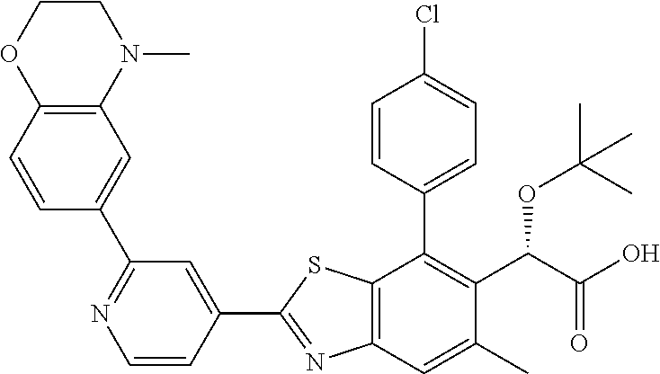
C1=CC(C2=C(C(OC(C)(C)C)C(=O)O)C(C)=CC3=C2SC(C2=CC(C4=CC5=C(C=C4)OCCN5C)=NC=C2)=N3)=CC=C1Cl
